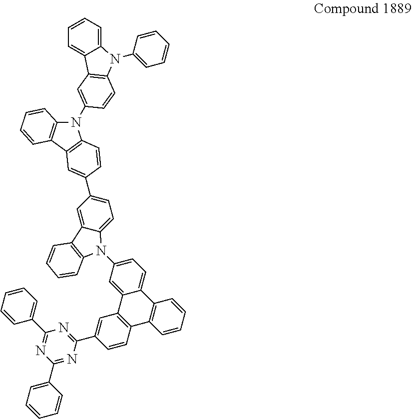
C1=CC=C(C2=NC(C3=CC=CC=C3)=NC(C3=CC4=C(C=C3)C3=C(C5=CC=C(N6C7=CC=C(C8=CC9=C(N(C%10=CC%11=C(N(C%12=CC=CC=C%12)C%12=CC=CC=C%12%11)C=C%10)C%10=C9C=CC=C%10)C=C8)C=C7C7=C6C=CC=C7)C=C45)C=CC=C3)=N2)C=C1
